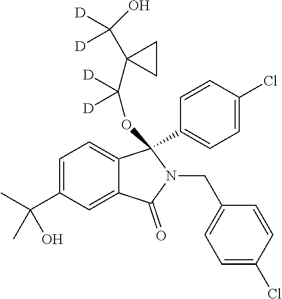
C1=C(C(C)(O)C)C=C2C(=C1)C(C1=CC=C(Cl)C=C1)(OC(C1(C([D])(O)[D])CC1)([D])[D])N(CC1=CC=C(Cl)C=C1)C2=O
